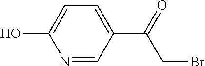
N1=CC(C(=O)CBr)=CC=C1O
